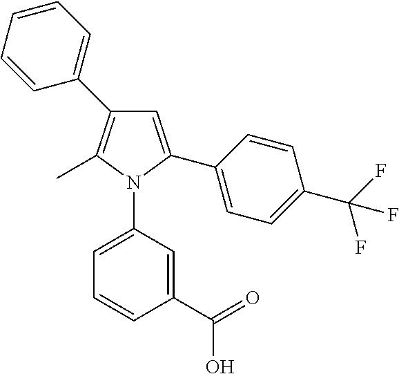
C1=CC=CC(C2=C(C)N(C3=CC=CC(C(=O)O)=C3)C(C3=CC=C(C(F)(F)F)C=C3)=C2)=C1
